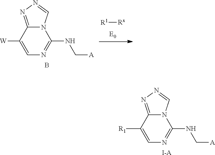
C12=NN=CN1C(NC[A])=NC=C2[R1].[I-A].[R1][Rx].C12=NN=CN1C(NC[A])=NC=C2[W].B
